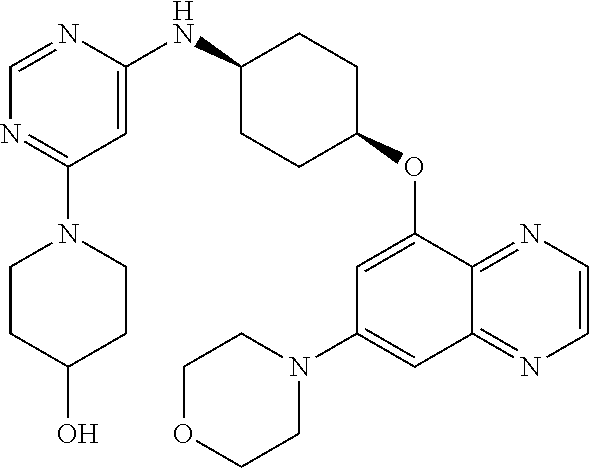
C1=NC(NC2CCC(OC3=CC(N4CCOCC4)=CC4=NC=CN=C34)CC2)=CC(N2CCC(O)CC2)=N1
